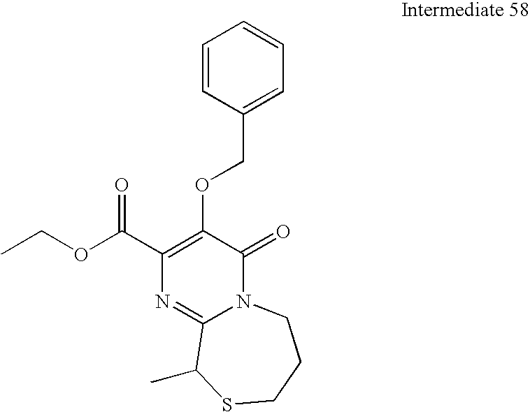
O(C1=C(C(OCC)=O)N=C2N(C1=O)CCCSC2C)CC1=CC=CC=C1
